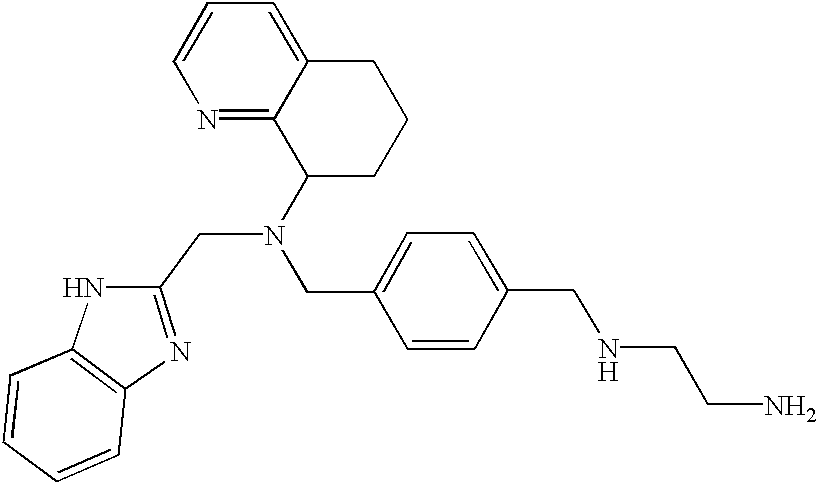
C1=CN=C2C(=C1)CCCC2N(CC1=NC2=C(N1)C=CC=C2)CC1=CC=C(CNCCN)C=C1
